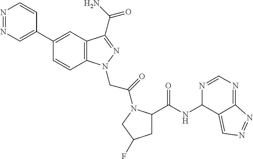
N1=NC=C(C2=CC3=C(C=C2)N(CC(=O)N2C(C(=O)NC4C5=CN=NC5=NC=N4)CC(F)C2)N=C3C(N)=O)C=C1
